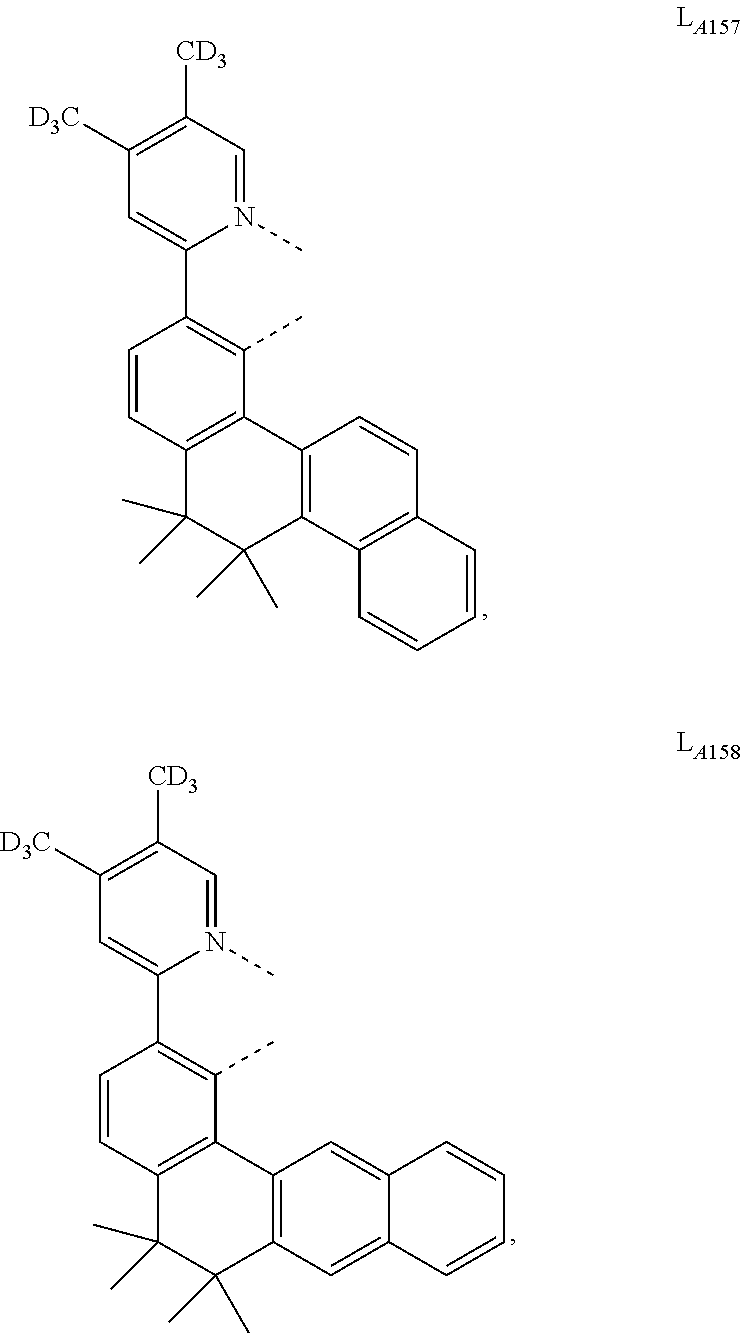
N1(C)=CC([CD3])=C([D3C])C=C1C1=C(C)C2=C(C=C1)C(C)(C)C(C)(C)C1=C2C=CC2=C1C=CC=C2.N1(C)=CC([CD3])=C([D3C])C=C1C1=C(C)C2=C(C=C1)C(C)(C)C(C)(C)C1=C2C=C2C(=C1)C=CC=C2
